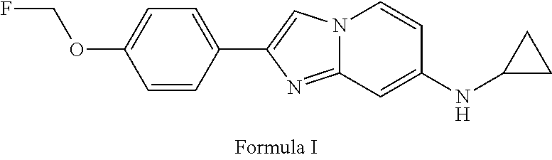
N12C(=NC(C3=CC=C(OCF)C=C3)=C1)C=C(NC1CC1)C=C2
